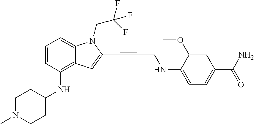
C1=CC(NC2CCN(C)CC2)=C2C(=C1)N(CC(F)(F)F)C(C#CCNC1=CC=C(C(N)=O)C=C1OC)=C2
